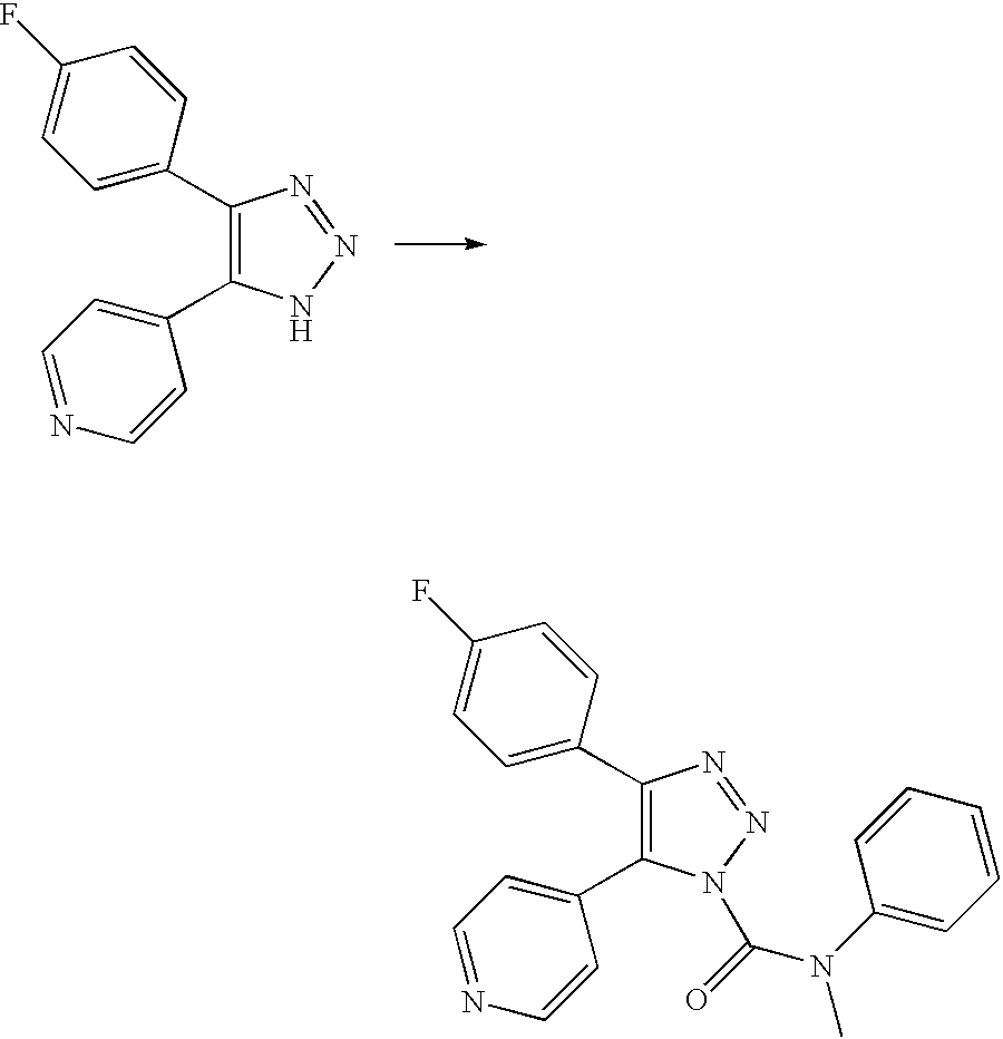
C1(C2=CC=C(F)C=C2)=C(C2=CC=NC=C2)NN=N1.C1(C2=CC=C(F)C=C2)=C(C2=CC=NC=C2)N(C(=O)N(C2=CC=CC=C2)C)N=N1
